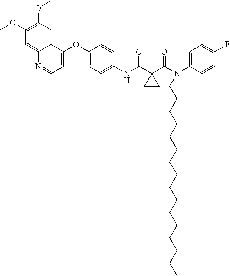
C12=CC(OC)=C(OC)C=C1N=CC=C2OC1=CC=C(NC(C2(C(N(C3=CC=C(F)C=C3)CCCCCCCCCCCCCCCC)=O)CC2)=O)C=C1
